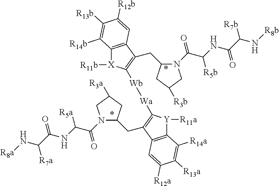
N1(C(C(NC(C(N[R8b])[R7b])=O)[R5b])=O)C(CC2=C([Wb][Wa]C3=C(CC4N(C(C(NC(C(N[R8a])[R7a])=O)[R5a])=O)CC([R3a])C4)C4=C([Y]3[R11a])C([R14a])=C([R13a])C([R12a])=C4)[X]([R11b])C3=C2C=C([R12b])C([R13b])=C3[R14b])CC([R3b])C1
